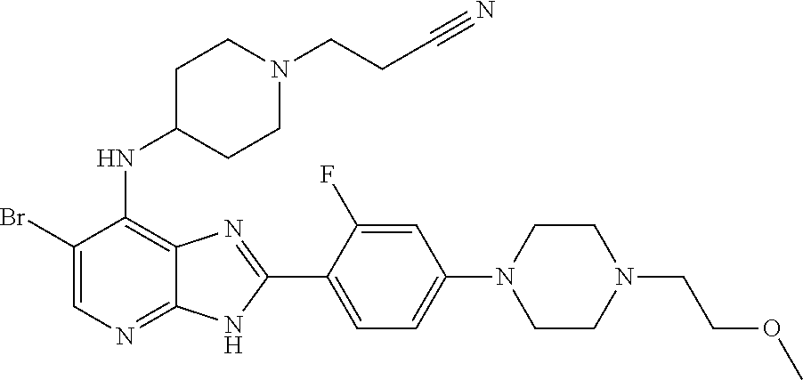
BrC1=CN=C2C(=C1NC1CCN(CCC#N)CC1)N=C(C1=CC=C(N3CCN(CCOC)CC3)C=C1F)N2
